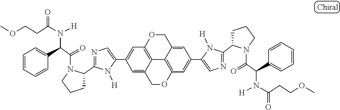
C1(C2=CC3=C4C(=C2)COC2=C4C(=CC(C4=CN=C(C5CCCN5C(=O)C(C5=CC=CC=C5)N([H])C(CCOC)=O)N4[H])=C2)CO3)=CN=C(C2CCCN2C(=O)C(C2=CC=CC=C2)N([H])C(CCOC)=O)N1[H]
